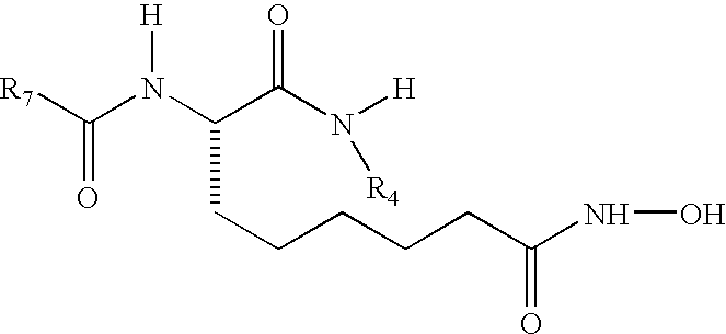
[R7]C(N(C(C(N([H])[R4])=O)CCCCCC(NO)=O)[H])=O
